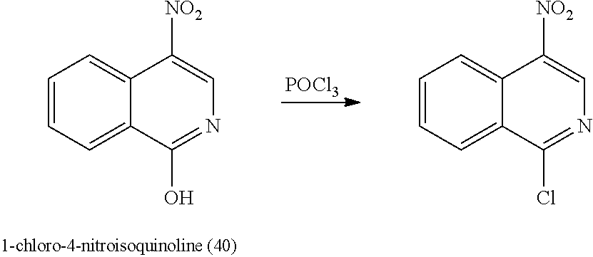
[POCl3].C12=CC=CC=C1C(O)=NC=C2[NO2].C12=CC=CC=C1C(Cl)=NC=C2[NO2]
